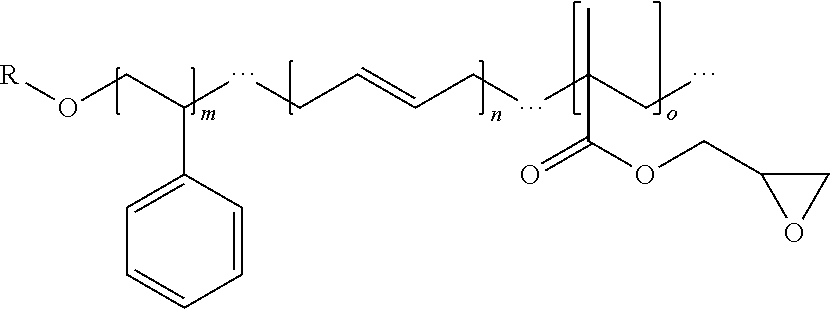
[R]OCC(CCC=CCCC(CC)(C)C(OCC1CO1)=O)C1=CC=CC=C1
